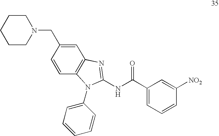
C1=CC(CN2CCCCC2)=CC2=C1N(C1=CC=CC=C1)C(NC(C1=CC=CC([NO2])=C1)=O)=N2
